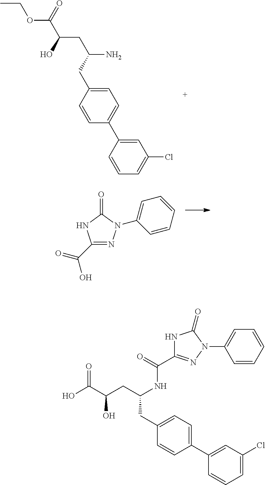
OC(C(CC(NC(C1=NN(C2=CC=CC=C2)C(=O)N1)=O)CC1=CC=C(C2=CC(Cl)=CC=C2)C=C1)O)=O.C1=C(CC(N)CC(O)C(OCC)=O)C=CC(C2=CC(Cl)=CC=C2)=C1.C1(C(O)=O)=NN(C2=CC=CC=C2)C(=O)N1
